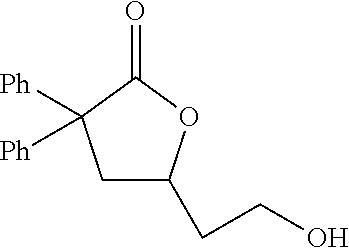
C1C(CCO)OC(=O)C1([Ph])[Ph]
